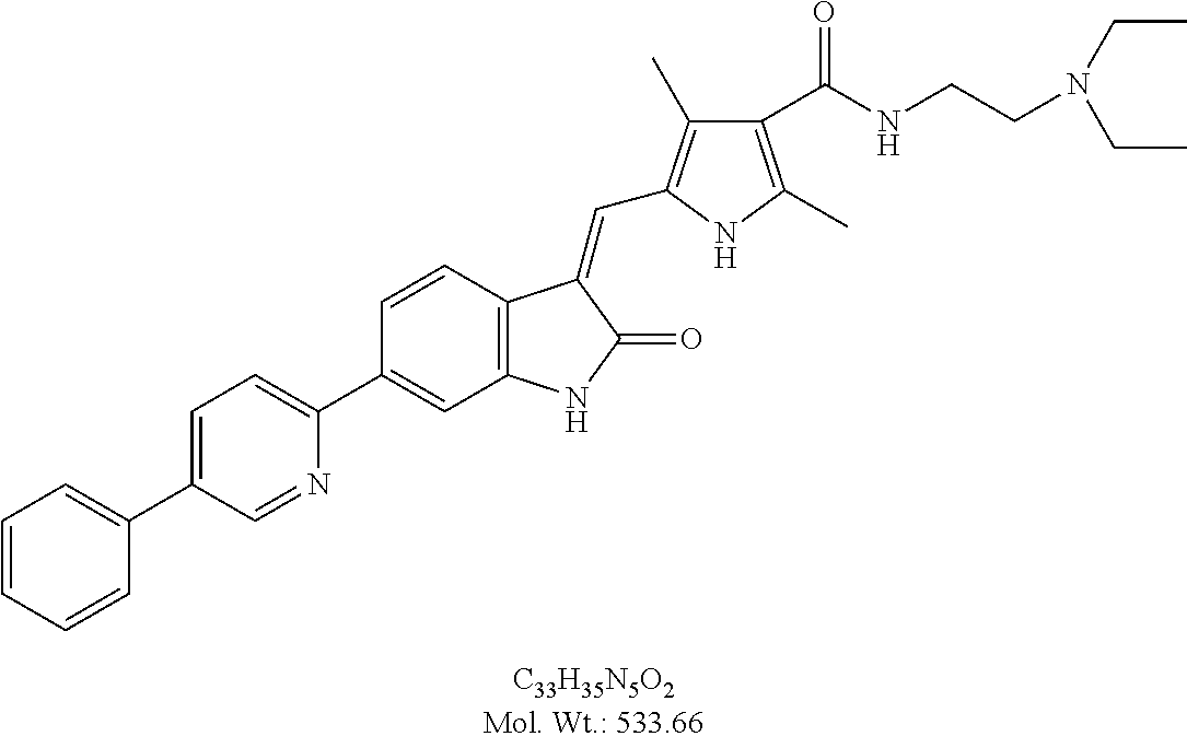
C1=CC2=C(C=C1C1=CC=C(C3=CC=CC=C3)C=N1)NC(=O)C2=CC1=C(C)C(C(NCCN(CC)CC)=O)=C(C)N1
